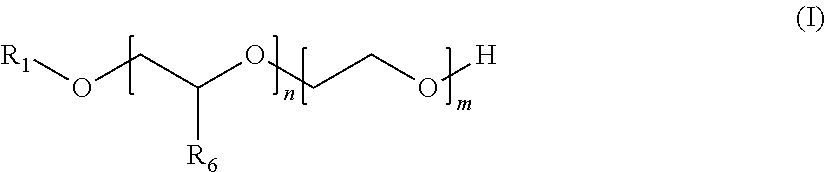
[R1]OCC([R6])OCCO[H]
